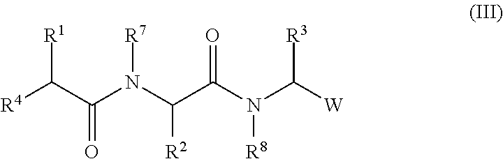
C(C(N(C(C(N(C([W])[R3])[R8])=O)[R2])[R7])=O)([R4])[R1]
